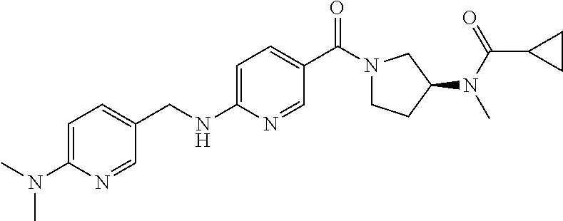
C1=C(N(C)C)N=CC(CNC2=CC=C(C(N3CCC(N(C(=O)C4CC4)C)C3)=O)C=N2)=C1
